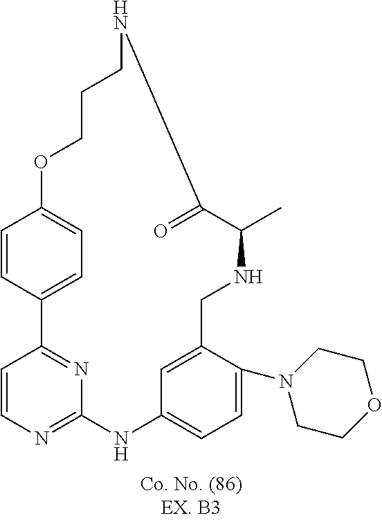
C1=CC2=NC(=N1)NC1=CC=C(N3CCOCC3)C(=C1)CNC(C)C(=O)NCCCOC1=CC=C2C=C1
